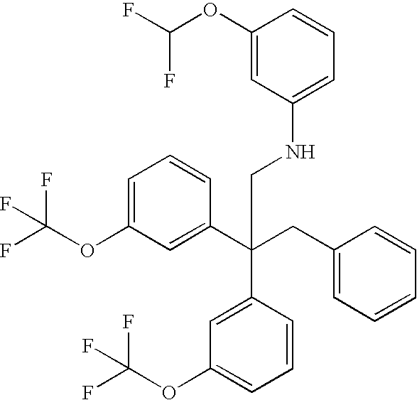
C1=C(OC(F)(F)F)C=C(C(CC2=CC=CC=C2)(C2=CC(OC(F)(F)F)=CC=C2)CNC2=CC=CC(OC(F)F)=C2)C=C1
